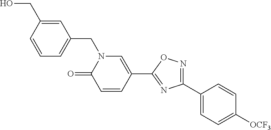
C1=C(CO)C=CC=C1CN1C(=O)C=CC(C2=NC(C3=CC=C([OCF3])C=C3)=NO2)=C1
